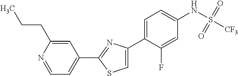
C1(C2=NC(C3=CC=C(NS([CF3])(=O)=O)C=C3F)=CS2)=CC=NC(CCC)=C1
